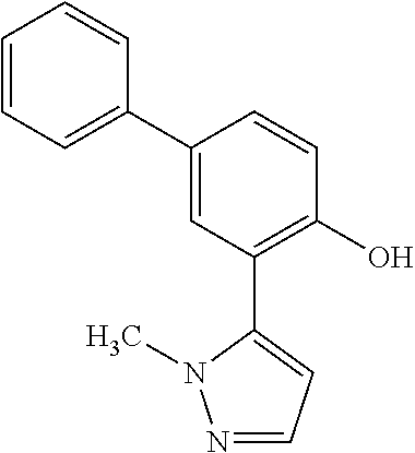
C1=CC=C(C2=CC(C3=CC=NN3C)=C(O)C=C2)C=C1
